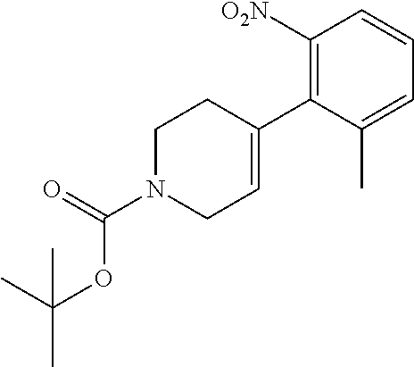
C1([O2N])=C(C2=CCN(C(OC(C)(C)C)=O)CC2)C(C)=CC=C1
